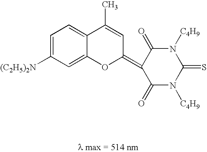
C1=C([(C2H5)2N])C=C2C(=C1)C(C)=CC(=C1C(=O)N([C4H9])C(=S)N([C4H9])C1=O)O2
